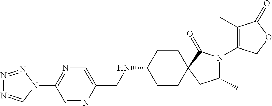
C1CC(NCC2=CN=C(N3C=NN=N3)C=N2)CCC12C(=O)N(C1=C(C)C(=O)OC1)C(C)C2
